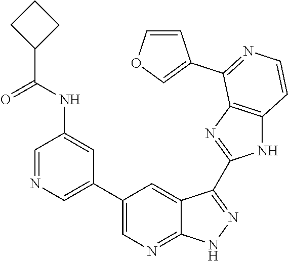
C1=NC=C(C2=CN=C3C(=C2)C(C2=NC4=C(N2)C=CN=C4C2=COC=C2)=NN3)C=C1NC(C1CCC1)=O
